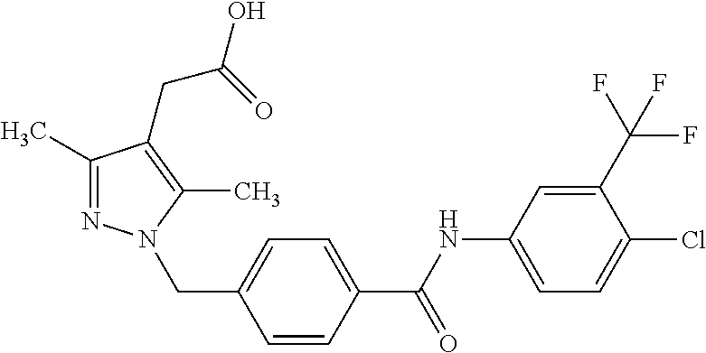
C1=C(C(F)(F)F)C(Cl)=CC=C1NC(C1=CC=C(CN2N=C(C)C(CC(O)=O)=C2C)C=C1)=O
